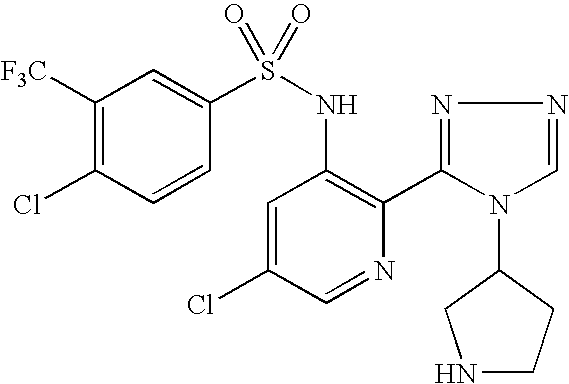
C1([F3C])=C(Cl)C=CC(S(NC2=C(C3=NN=CN3C3CNCC3)N=CC(Cl)=C2)(=O)=O)=C1
